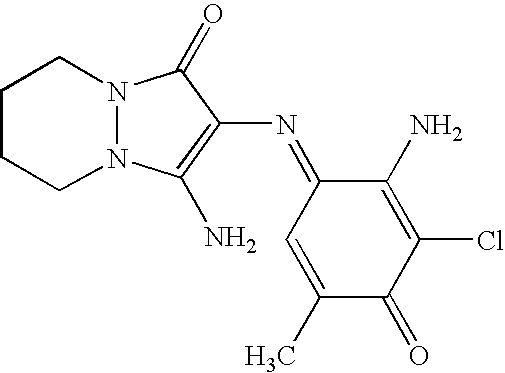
N12N(C(N)=C(N=C3C=C(C)C(=O)C(Cl)=C3N)C1=O)CCCC2
